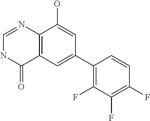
C12=C(C=C(C3=C(F)C(F)=C(F)C=C3)C=C1O)C(=O)NC=N2
